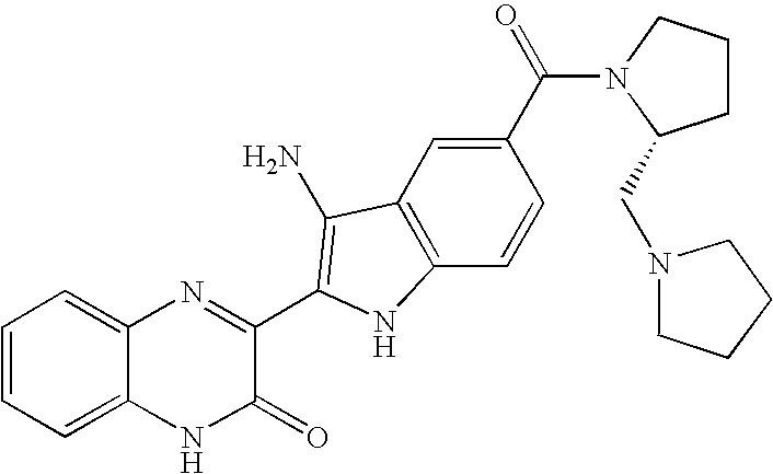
C1=C2C(=CC=C1)N=C(C1=C(N)C3=C(C=CC(C(=O)N4C(CN5CCCC5)CCC4)=C3)N1)C(=O)N2
